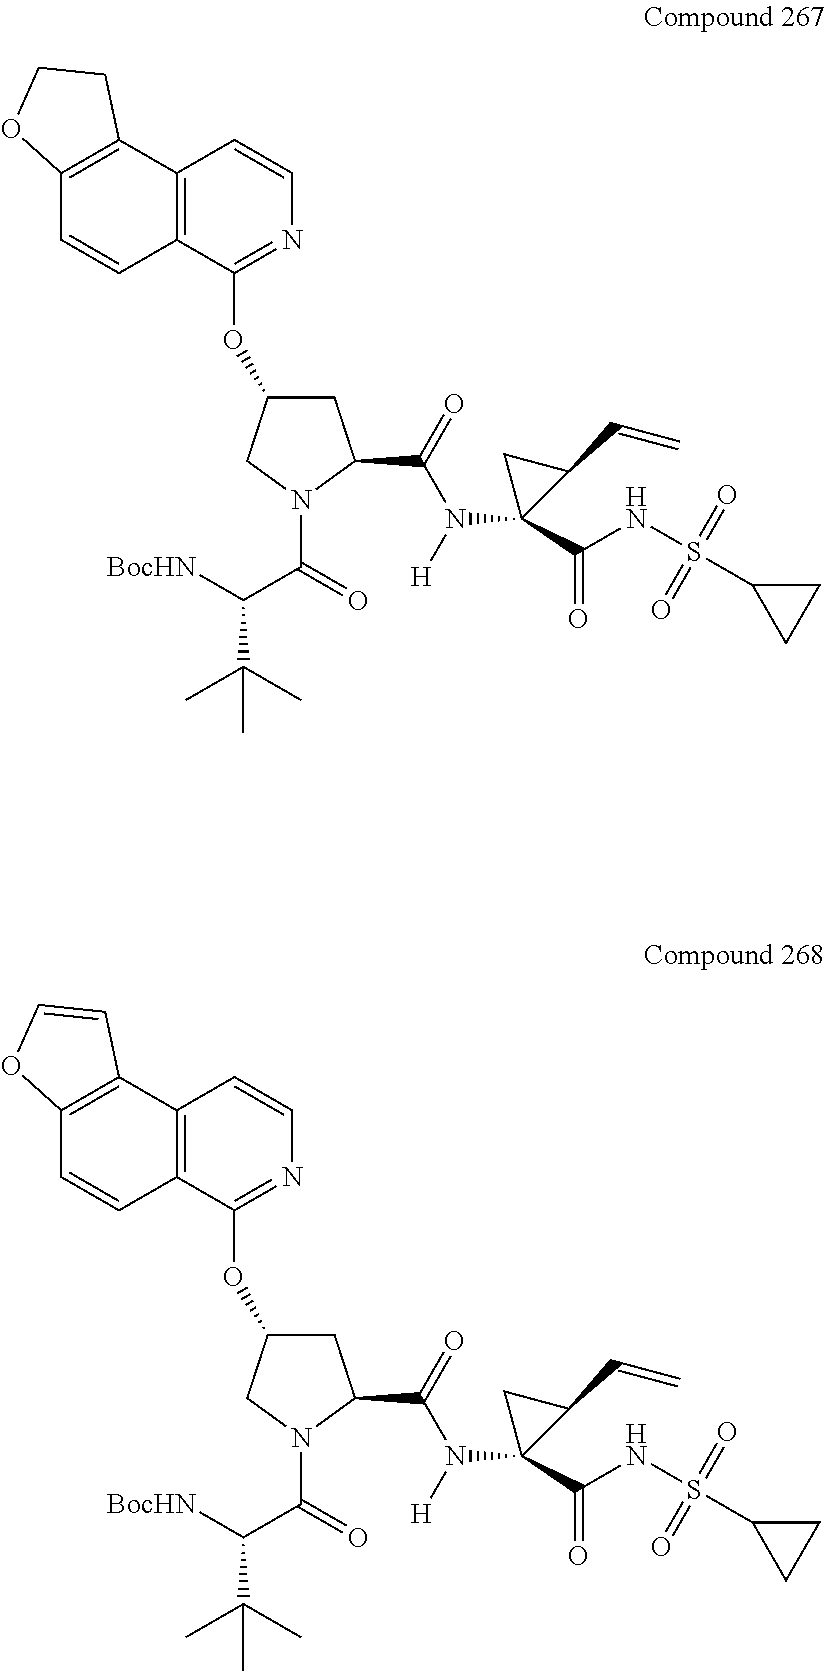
C12=C(C3=C(C=C1)C(OC1CC(C(N(C4(C(=O)NS(=O)(=O)C5CC5)C(C=C)C4)[H])=O)N(C(C(C(C)(C)C)[BocHN])=O)C1)=NC=C3)CCO2.C12=C(C3=C(C=C1)C(OC1CC(C(N(C4(C(=O)NS(=O)(=O)C5CC5)C(C=C)C4)[H])=O)N(C(C(C(C)(C)C)[BocHN])=O)C1)=NC=C3)C=CO2
